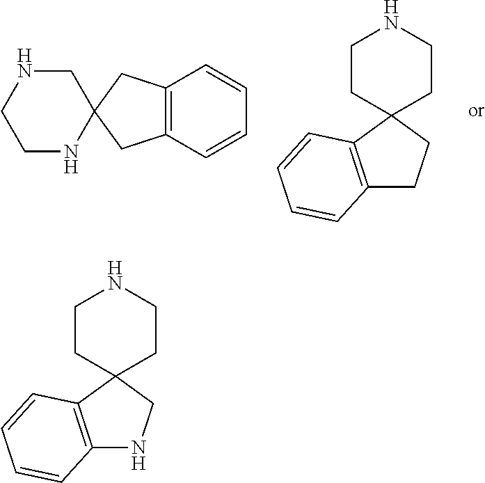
C12=C(C=CC=C1)CC1(C2)CNCCN1.C12=C(C3(CC1)CCNCC3)C=CC=C2.C12=C(C3(CN1)CCNCC3)C=CC=C2
